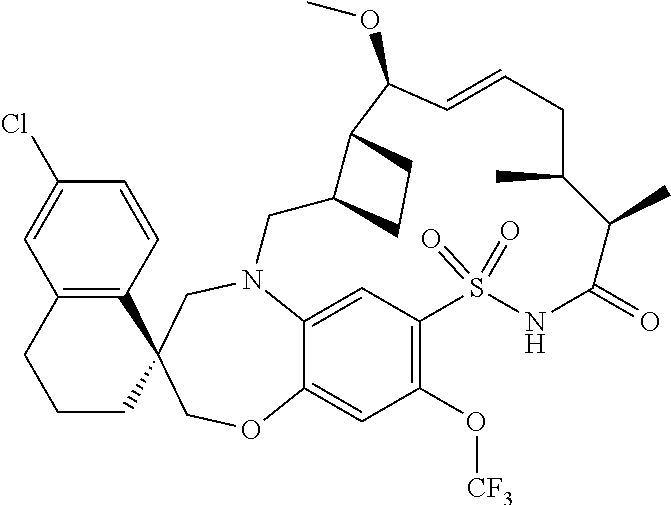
N12C3=CC(=C(O[CF3])C=C3OCC3(C4=C(C=C(Cl)C=C4)CCC3)C1)S(=O)(=O)NC(=O)C(C)C(C)CC=CC(OC)C1C(C2)CC1
